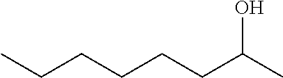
C(CC(C)O)CCCC
